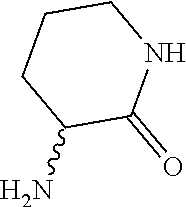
NC1C(=O)NCCC1
